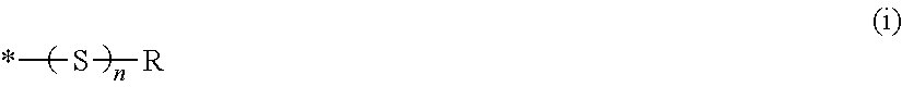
*S[R]
